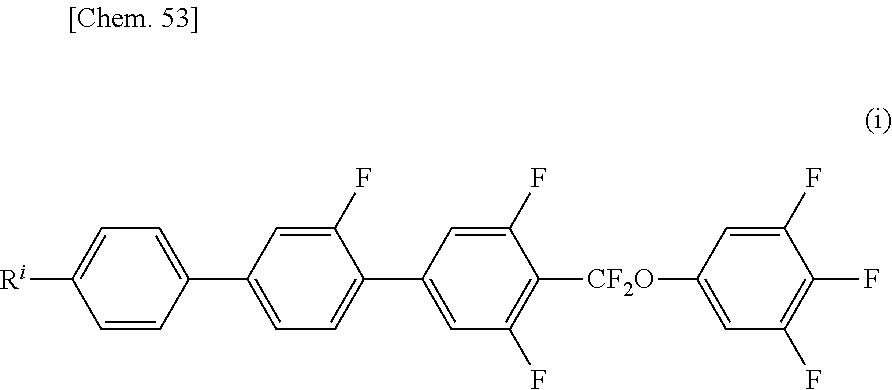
C1(C2=CC=C(C3=CC(F)=C([CF2O]C4=CC(F)=C(F)C(F)=C4)C(F)=C3)C(F)=C2)=CC=C([Ri])C=C1
